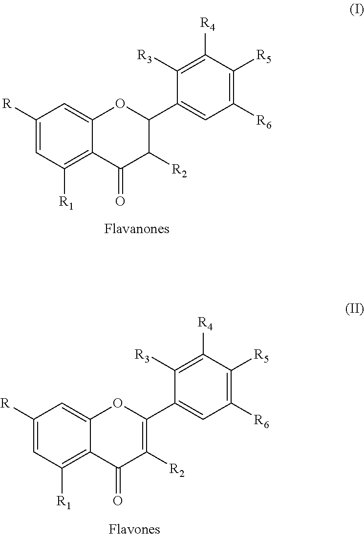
C1([R])=CC([R1])=C2C(=C1)OC(C1=CC([R6])=C([R5])C([R4])=C1[R3])C([R2])C2=O.C1([R])=CC([R1])=C2C(=C1)OC(C1=CC([R6])=C([R5])C([R4])=C1[R3])=C([R2])C2=O
